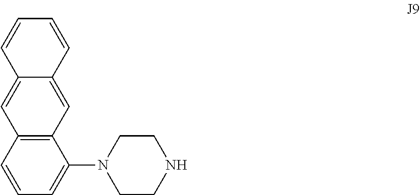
C1=CC=C(N2CCNCC2)C2=C1C=C1C(=C2)C=CC=C1
